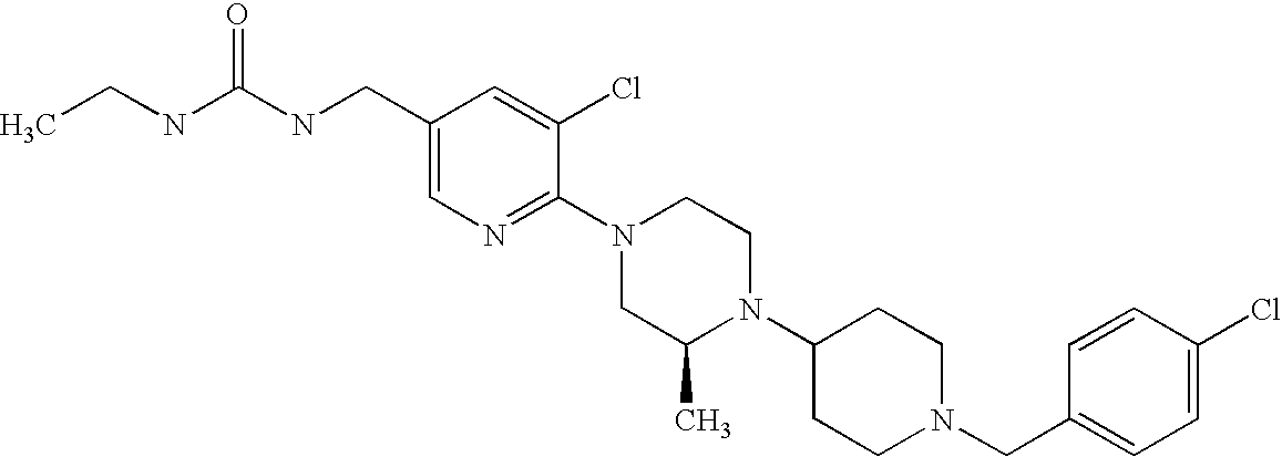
C1(Cl)=CC=C(CN2CCC(N3C(C)CN(C4=NC=C(CNC(NCC)=O)C=C4Cl)CC3)CC2)C=C1
